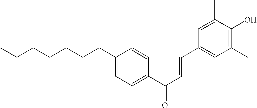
C1(CCCCCCC)=CC=C(C(C=CC2=CC(C)=C(O)C(C)=C2)=O)C=C1
